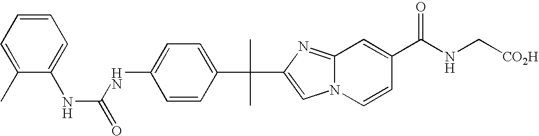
C1=C(NC(NC2=CC=CC=C2C)=O)C=CC(C(C)(C)C2=CN3C(=N2)C=C(C(NC[CO2H])=O)C=C3)=C1
